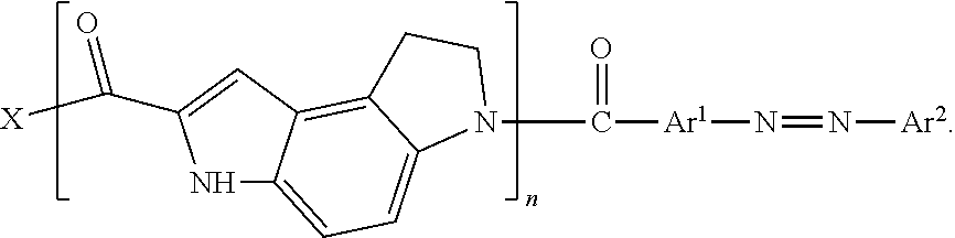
C([Ar1]N=N[Ar2])(=O)N1C2=CC=C3NC(C([X])=O)=CC3=C2CC1
